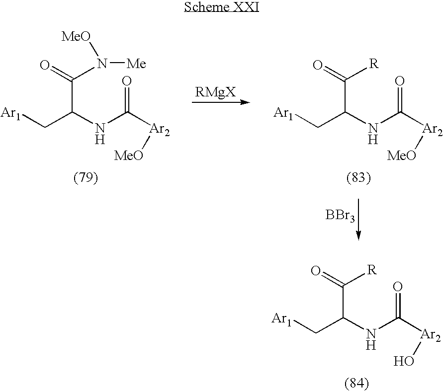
[Ar1]CC(NC([Ar2][MeO])=O)C(=O)N([MeO])[Me].[Ar1]CC(NC([Ar2][MeO])=O)C(=O)[R].[BBr3].[Ar1]CC(NC([Ar2]O)=O)C(=O)[R]
